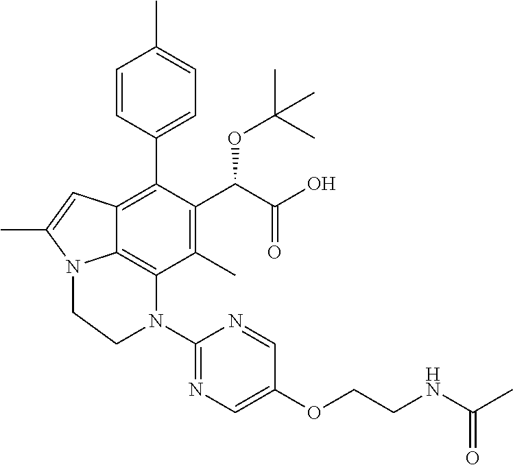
C1(C)=C(C(C(O)=O)OC(C)(C)C)C(C2=CC=C(C)C=C2)=C2C3=C1N(C1=NC=C(OCCNC(C)=O)C=N1)CCN3C(C)=C2
